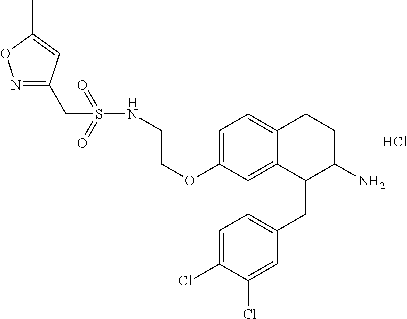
Cl.O(C1=CC=C2C(=C1)C(CC1=CC=C(Cl)C(Cl)=C1)C(N)CC2)CCNS(CC1=NOC(C)=C1)(=O)=O
